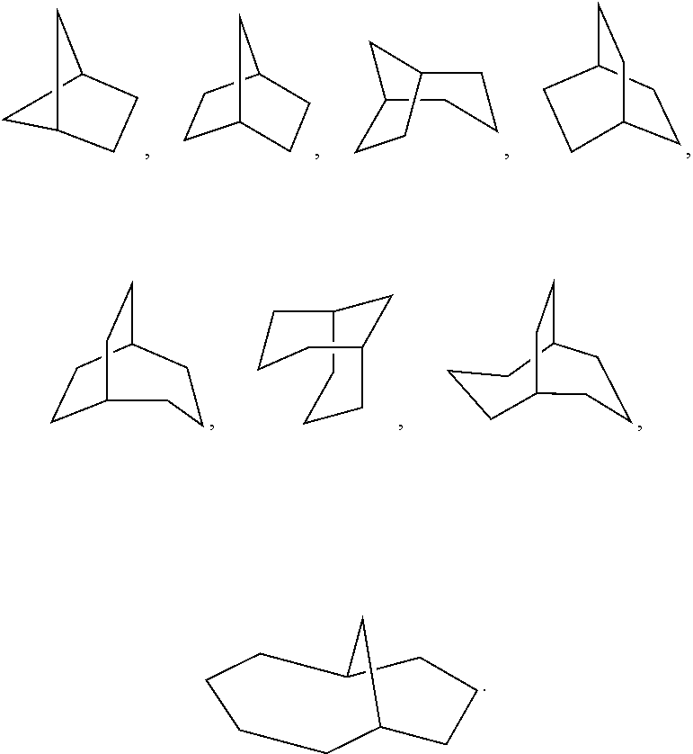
C1C2CCC1CCC2.C12CCC(CC1)CC2.C1CC2CCC1C2.C12CCC(C1)C2.C1C2CCCC(CC1)CC2.C1CC2CC(CCC2)C1.C12CCC(CCC1)CC2.C1CC2CCCC(CC1)C2
